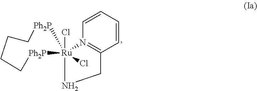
C1=CN2=C(C=C1)CN[Ru]21(Cl)(Cl)[Ph2P]CCCC[Ph2P]1
